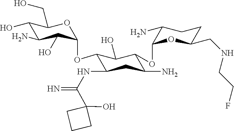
C1(O)C(N)C(O)C(OC2C(NC(=N)C3(O)CCC3)CC(N)C(OC3OC(CNCCF)CCC3N)C2O)OC1CO
